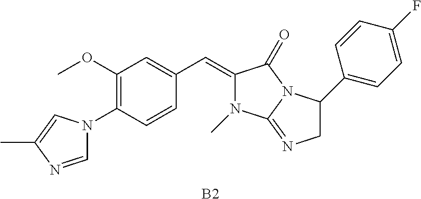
C1=NC(C)=CN1C1=C(OC)C=C(C=C2N(C)C3=NCC(C4=CC=C(F)C=C4)N3C2=O)C=C1.[B2]
